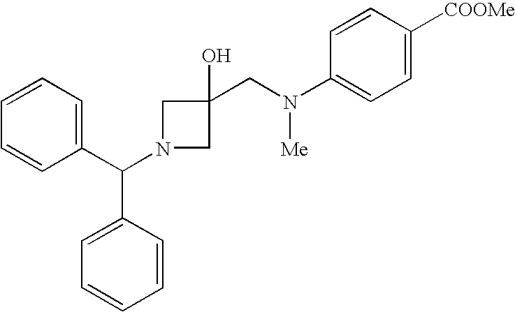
C1(C(N2CC(CN(C3=CC=C([COOMe])C=C3)[Me])(O)C2)C2=CC=CC=C2)=CC=CC=C1
